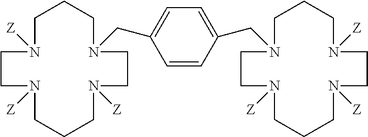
C1=CC(CN2CCCN([Z])CCN([Z])CCCN([Z])CC2)=CC=C1CN1CCCN([Z])CCN([Z])CCCN([Z])CC1
